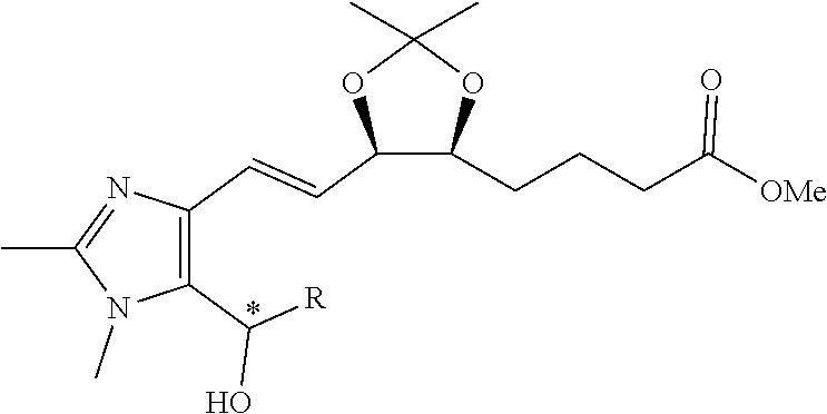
C1(C([R])O)=C(C=CC2C(CCCC([OMe])=O)OC(C)(C)O2)N=C(C)N1C
